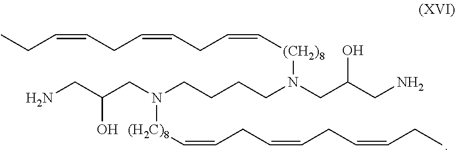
CCC=CCC=CCC=C[(CH2)8]N(CC(CN)O)CCCCN([(H2C)8]C=CCC=CCC=CCC)CC(CN)O
